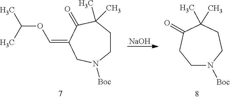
C1CC(C)(C)C(=O)C(=COC(C)C)CN1[Boc].[NaOH].C1CC(C)(C)C(=O)CCN1[Boc]
